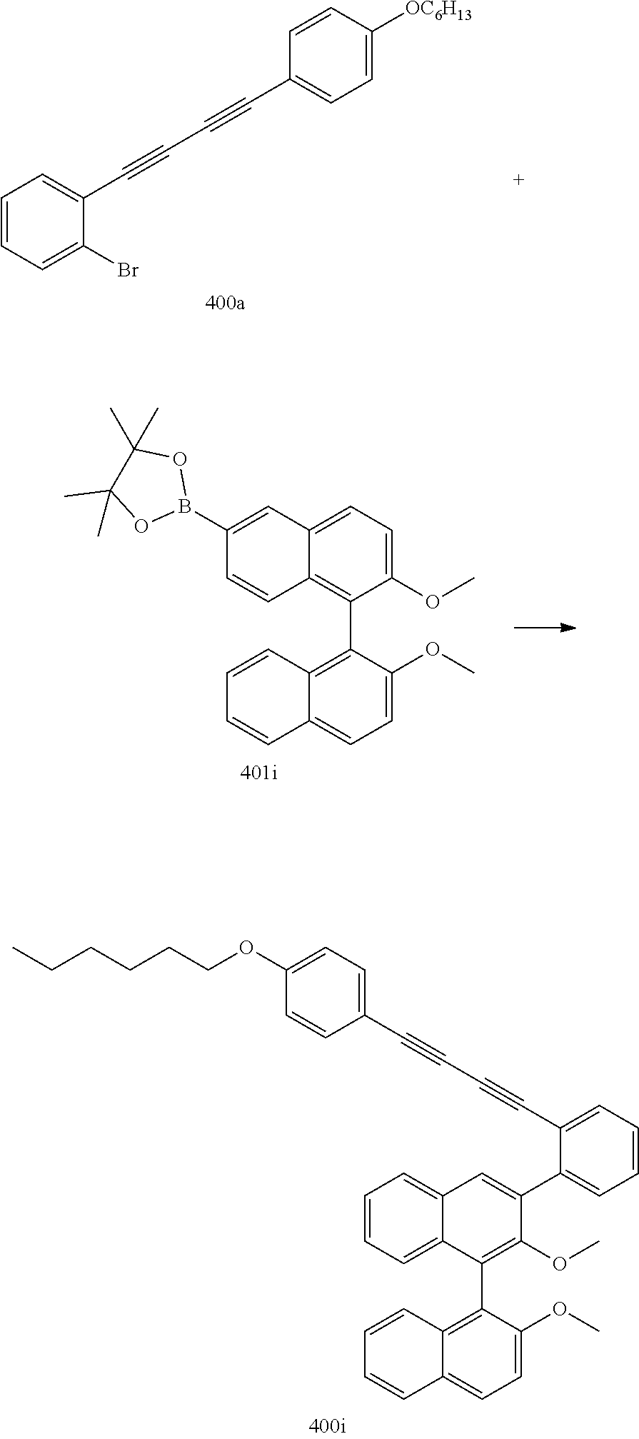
C1=CC=C(Br)C(C#CC#CC2=CC=C([OC6H13])C=C2)=C1.C1=C(OC)C(C2=C3C(=CC=C2OC)C=C(B2OC(C)(C)C(C)(C)O2)C=C3)=C2C(=C1)C=CC=C2.C1=C(OC)C(C2=C(OC)C(C3=CC=CC=C3C#CC#CC3=CC=C(OCCCCCC)C=C3)=CC3=CC=CC=C23)=C2C(=C1)C=CC=C2
